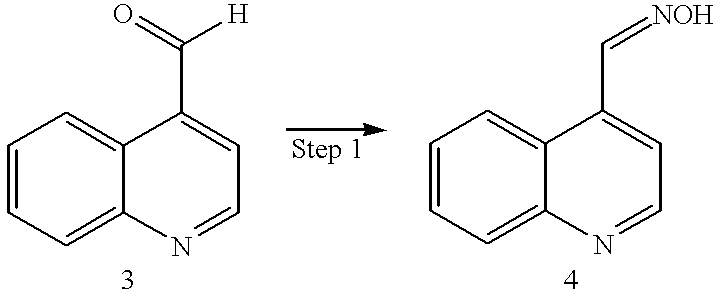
C1=CC=C2C(=C1)C(C(=O)[H])=CC=N2.C1=CC=C2C(=C1)C(C=[NOH])=CC=N2
